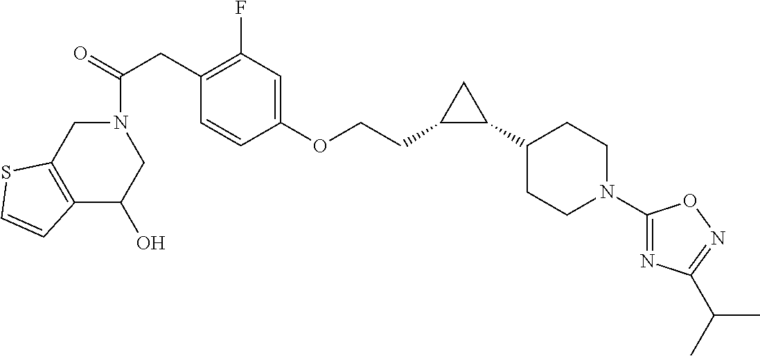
C(=O)(CC1=C(F)C=C(OCCC2C(C3CCN(C4=NC(C(C)C)=NO4)CC3)C2)C=C1)N1CC2=C(C(O)C1)C=CS2
